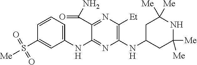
C1(NC2=NC(NC3CC([Me])([Me])NC([Me])([Me])C3)=C([Et])N=C2C(N)=O)=CC=CC(S([Me])(=O)=O)=C1
